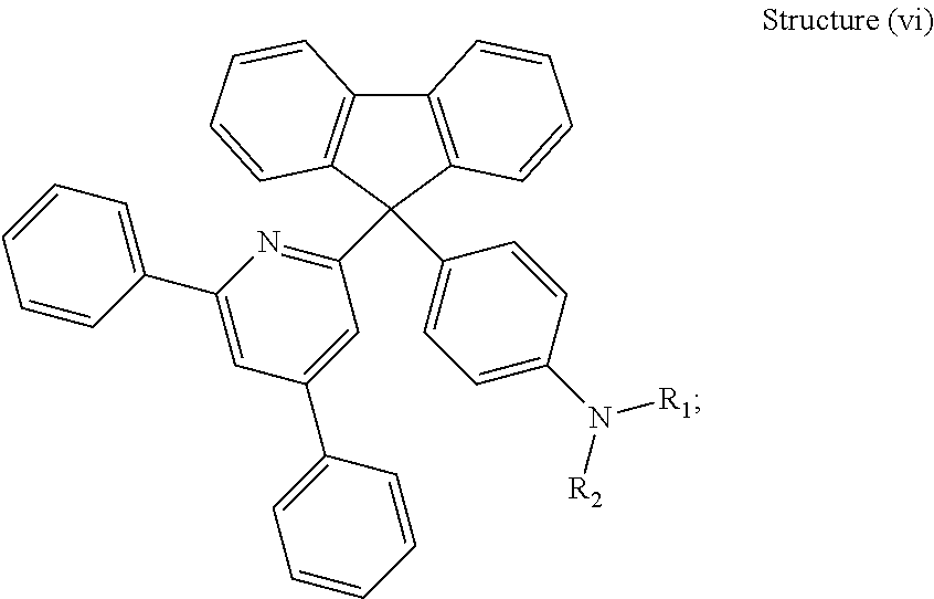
C12=C(C(C3=NC(C4=CC=CC=C4)=CC(C4=CC=CC=C4)=C3)(C3=CC=C(N([R2])[R1])C=C3)C3=C1C=CC=C3)C=CC=C2
